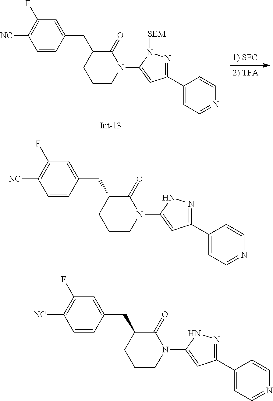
N1(C2=CC(C3=CC=NC=C3)=NN2)C(=O)C(CC2=CC(F)=C([NC])C=C2)CCC1.N1(C2=CC(C3=CC=NC=C3)=NN2[SEM])C(=O)C(CC2=CC(F)=C([NC])C=C2)CCC1.[Int-13].N1(C2=CC(C3=CC=NC=C3)=NN2)C(=O)C(CC2=CC(F)=C([NC])C=C2)CCC1
